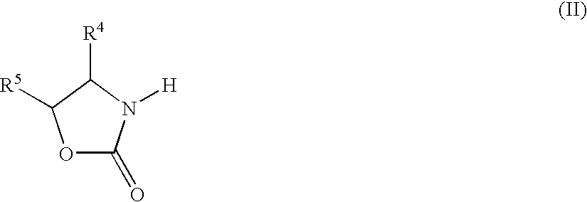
O1C(=O)N([H])C([R4])C1[R5]
